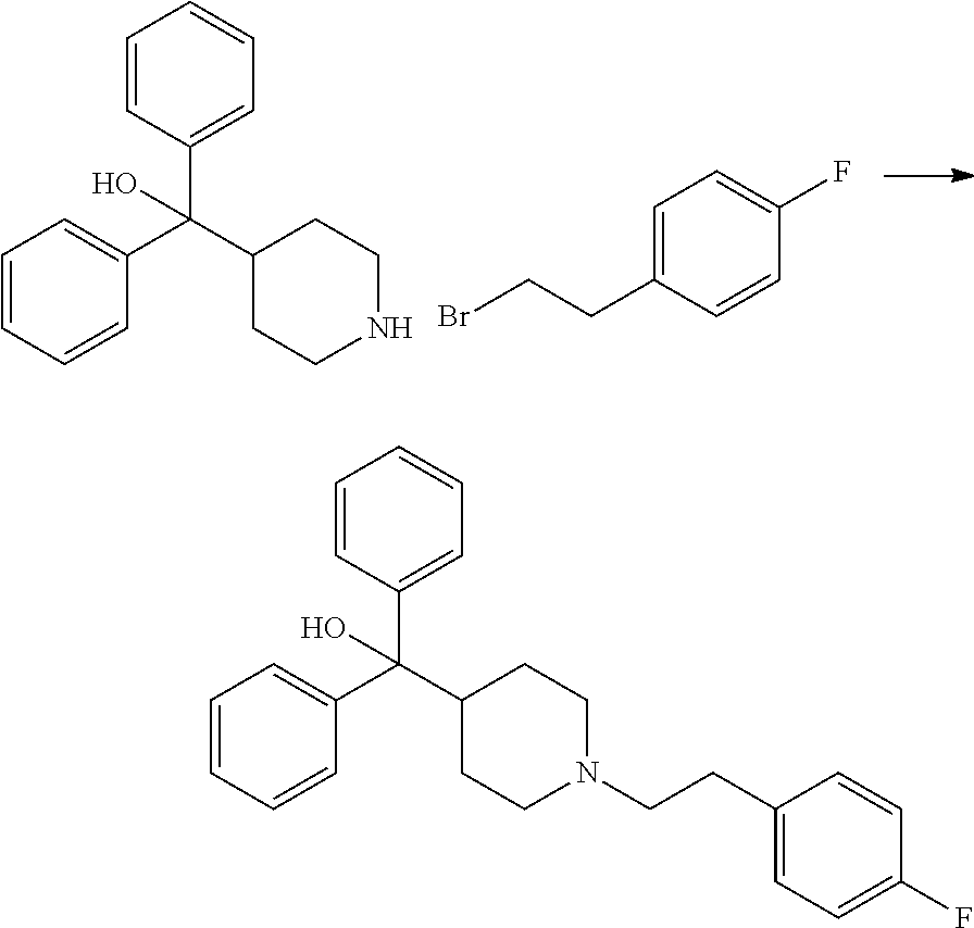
C1=CC(C(C2CCNCC2)(C2=CC=CC=C2)O)=CC=C1.BrCCC1=CC=C(F)C=C1.C1=CC(C(C2CCN(CCC3=CC=C(F)C=C3)CC2)(C2=CC=CC=C2)O)=CC=C1
